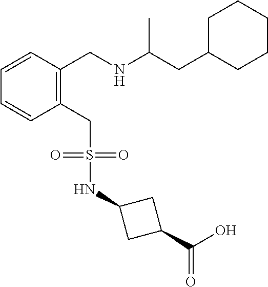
C1C(CC(NCC2=C(CS(NC3CC(C(O)=O)C3)(=O)=O)C=CC=C2)C)CCCC1
